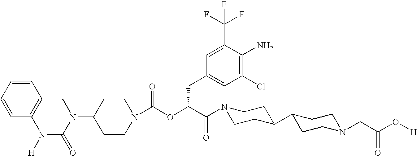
C1(N2CC3=C(N([H])C2=O)C=CC=C3)CCN(C(OC(C(=O)N2CCC(C3CCN(CC(O[H])=O)CC3)CC2)CC2=CC(Cl)=C(N)C(C(F)(F)F)=C2)=O)CC1
